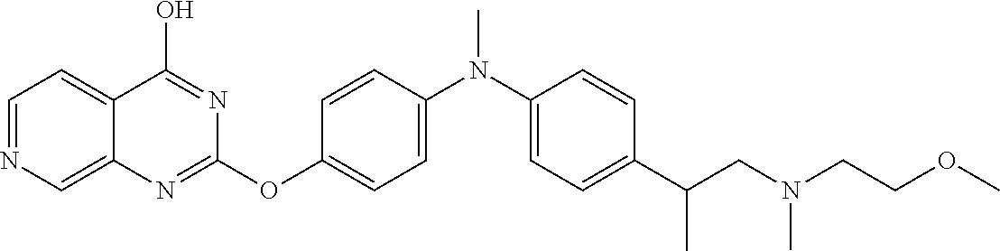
C1=NC=C2C(=C1)C(O)=NC(OC1=CC=C(N(C3=CC=C(C(CN(CCOC)C)C)C=C3)C)C=C1)=N2
